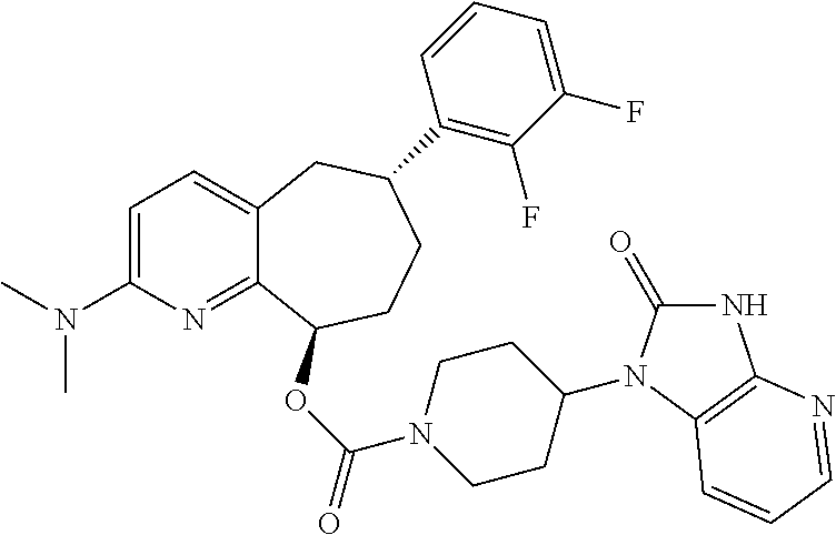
C1=C(N(C)C)N=C2C(=C1)CC(C1=C(F)C(F)=CC=C1)CCC2OC(=O)N1CCC(N2C(=O)NC3=C2C=CC=N3)CC1
